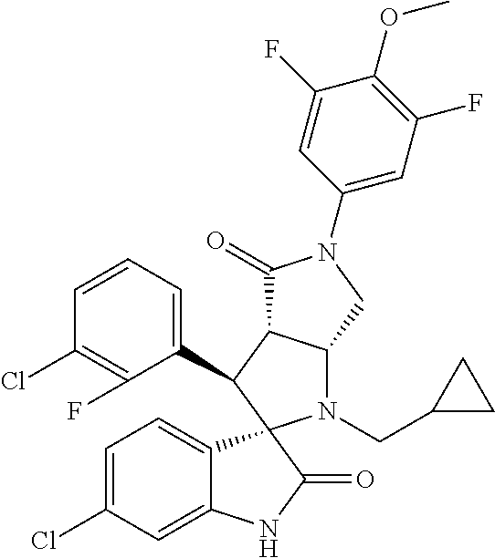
C1(C2C3C(N(CC4CC4)C24C2=CC=C(Cl)C=C2NC4=O)CN(C2=CC(F)=C(OC)C(F)=C2)C3=O)=CC=CC(Cl)=C1F
